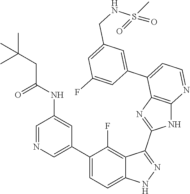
C1=NC=C(C2=CC=C3C(=C2F)C(C2=NC4=C(N2)N=CC=C4C2=CC(CNS(=O)(C)=O)=CC(F)=C2)=NN3)C=C1NC(CC(C)(C)C)=O
